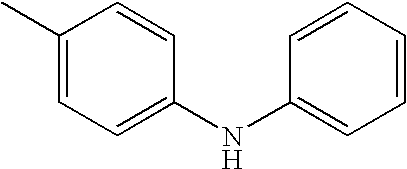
C1(C)=CC=C(NC2=CC=CC=C2)C=C1
